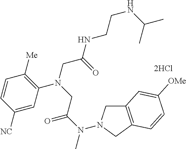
[2HCl].C1=C([NC])C=CC([Me])=C1N(CC(NCCNC(C)C)=O)CC(N(C)N1CC2=C(C1)C=CC([OMe])=C2)=O
